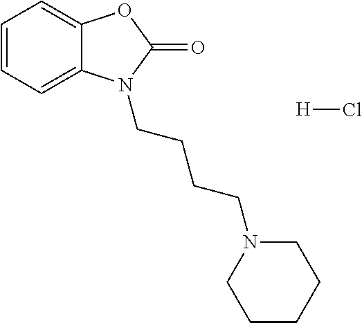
C1=CC=C2C(=C1)OC(=O)N2CCCCN1CCCCC1.[H]Cl
